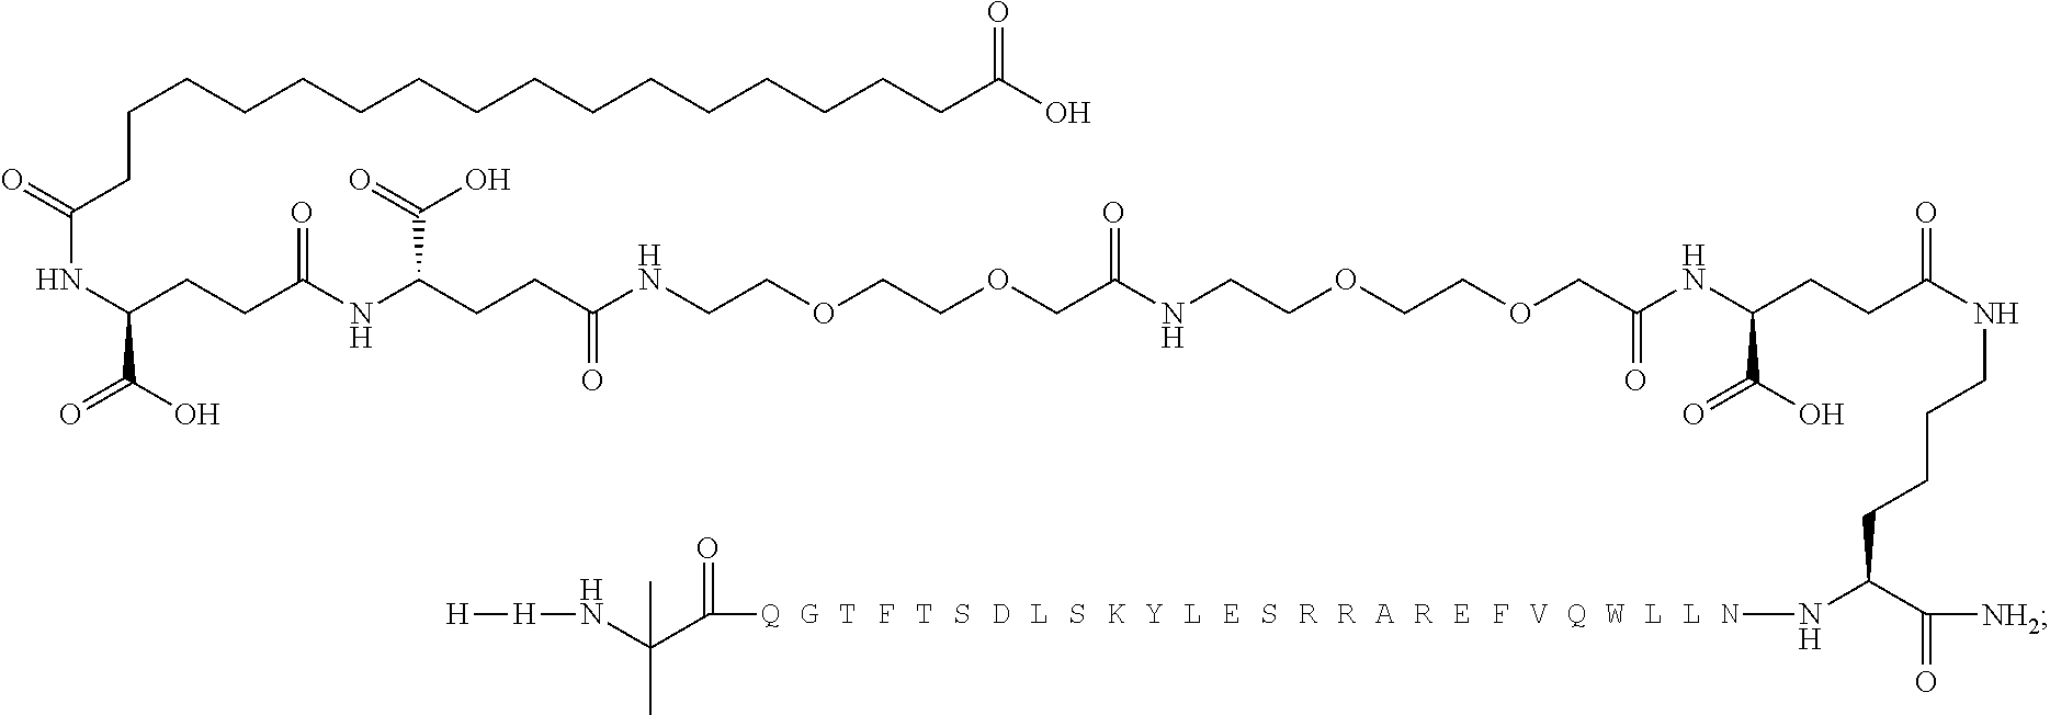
C(OCCOCC(NCCOCCOCC(NC(CCC(NCCCCC(N[Q G T F T S D L S K Y L E S R R A R E F V Q W L L N]C(C(N[H][H])(C)C)=O)C([NH2])=O)=O)C(O)=O)=O)=O)CNC(CCC(NC(=O)CCC(NC(CCCCCCCCCCCCCCCCC(O)=O)=O)C(O)=O)C(O)=O)=O
